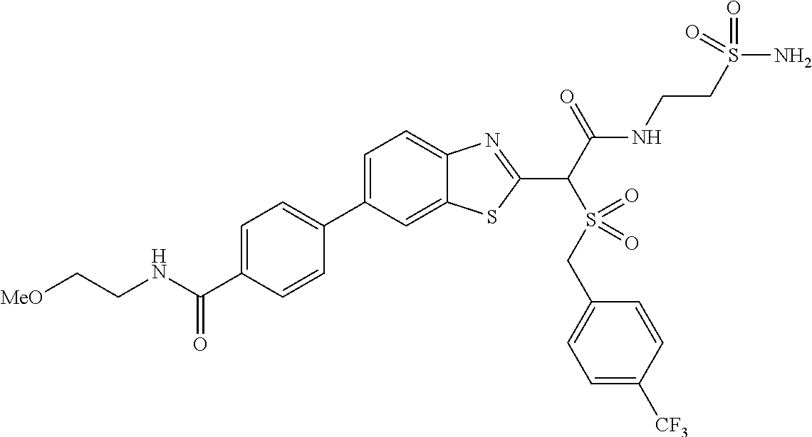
C1(C2=CC=C(C(NCC[MeO])=O)C=C2)=CC=C2C(=C1)SC(C(C(NCCS(N)(=O)=O)=O)S(=O)(CC1=CC=C([CF3])C=C1)=O)=N2
